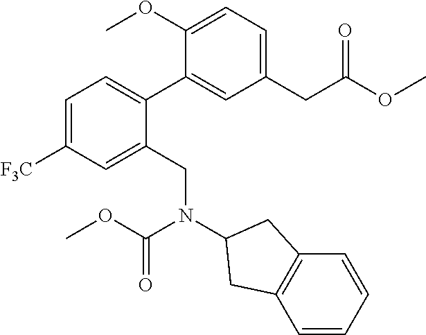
C1(CC(OC)=O)=CC=C(OC)C(C2=CC=C([F3C])C=C2CN(C(OC)=O)C2CC3=C(C=CC=C3)C2)=C1
